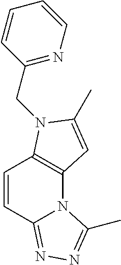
C12=C(N(CC3=NC=CC=C3)C(C)=C1)C=CC1=NN=C(C)N21
